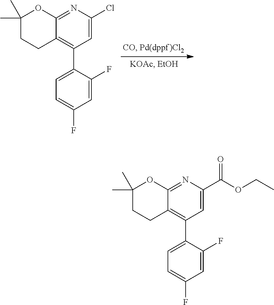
C12=NC(Cl)=CC(C3=CC=C(F)C=C3F)=C1CCC(C)(C)O2.C12=NC(C(OCC)=O)=CC(C3=CC=C(F)C=C3F)=C1CCC(C)(C)O2
